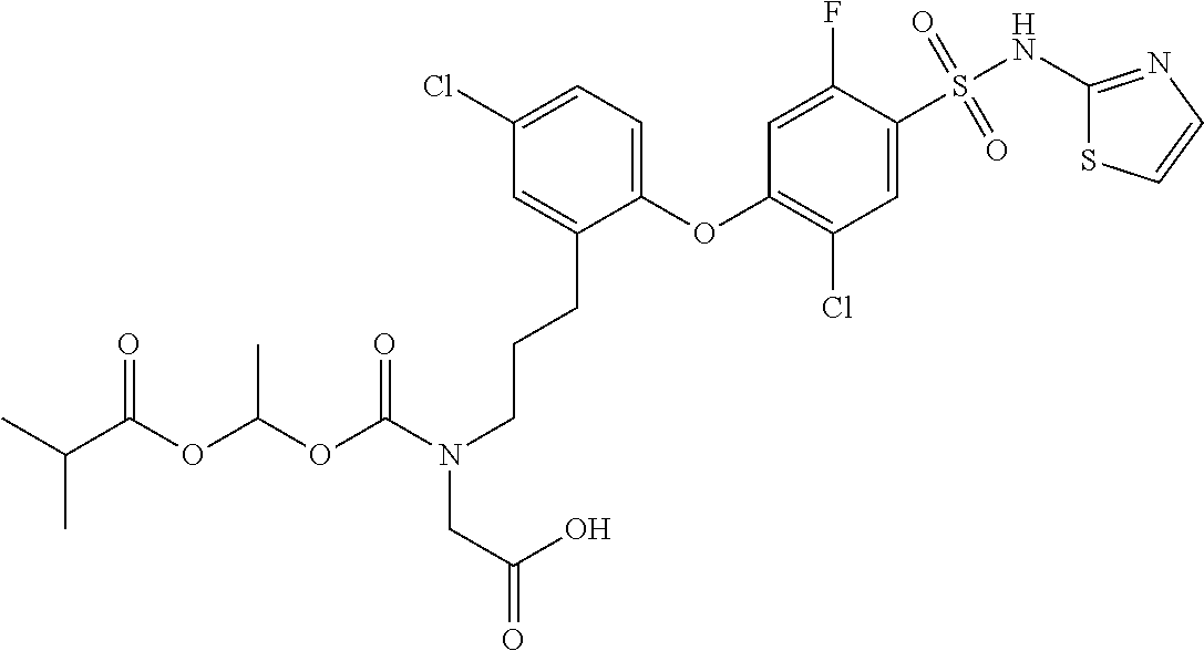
O(C1=C(Cl)C=C(S(NC2=NC=CS2)(=O)=O)C(F)=C1)C1=CC=C(Cl)C=C1CCCN(CC(O)=O)C(OC(OC(C(C)C)=O)C)=O
